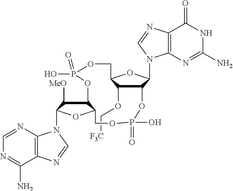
C12=C(N=CN=C1N)N(C1C([MeO])C3C(O1)COP(O)(=O)OC1C(N4C5=C(C(=O)NC(N)=N5)N=C4)OC(COP(=O)(O)O3)C1OC[F3C])C=N2
